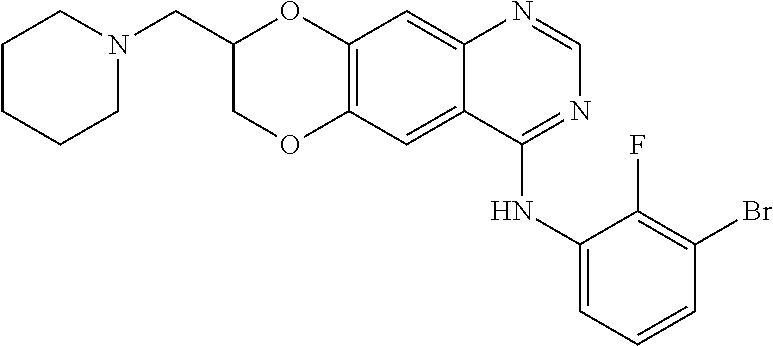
C12=C(OCC(CN3CCCCC3)O1)C=C1C(=C2)N=CN=C1NC1=CC=CC(Br)=C1F
